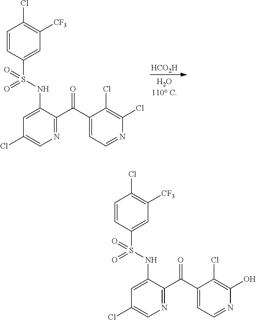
[HCO2H].C1=C(NS(=O)(=O)C2=CC([CF3])=C(Cl)C=C2)C(C(C2=CC=NC(Cl)=C2Cl)=O)=NC=C1Cl.C1=C(NS(=O)(=O)C2=CC([CF3])=C(Cl)C=C2)C(C(C2=CC=NC(O)=C2Cl)=O)=NC=C1Cl
